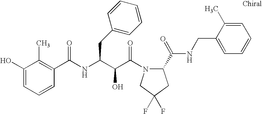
C1(O)=CC=CC(C(NC(C(C(N2C(C(NCC3=CC=CC=C3C)=O)CC(F)(F)C2)=O)O)CC2=CC=CC=C2)=O)=C1C
